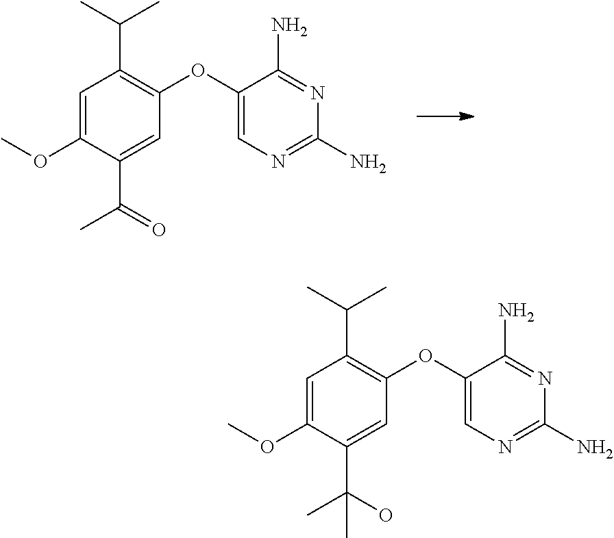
C1=C(OC)C(C(=O)C)=CC(OC2=CN=C(N)N=C2N)=C1C(C)C.C1=C(OC)C(C(O)(C)C)=CC(OC2=CN=C(N)N=C2N)=C1C(C)C
